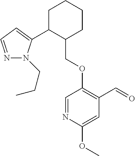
C1C(C2=CC=NN2CCC)C(COC2=C(C=O)C=C(OC)N=C2)CCC1
